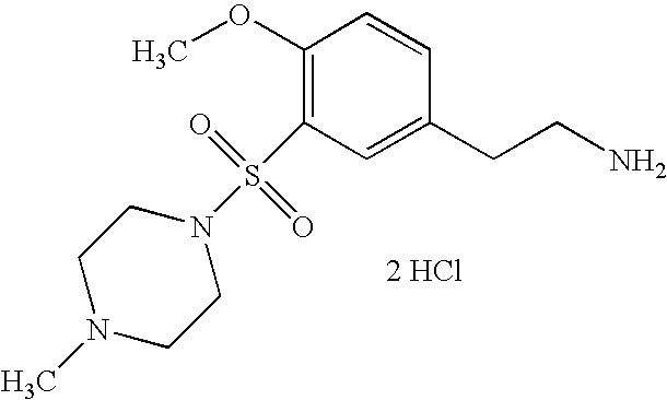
[2 HCl].C1(OC)=C(S(N2CCN(C)CC2)(=O)=O)C=C(CCN)C=C1
